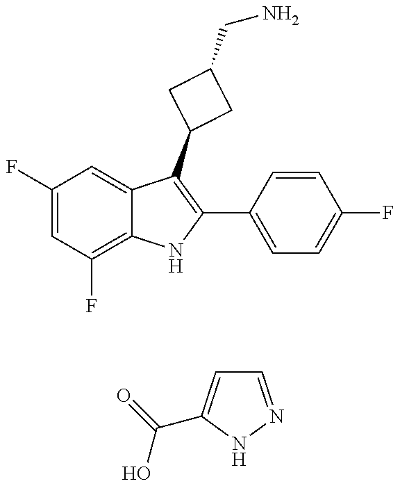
C1(F)=CC(F)=C2C(=C1)C(C1CC(CN)C1)=C(C1=CC=C(F)C=C1)N2.C1=NNC(C(=O)O)=C1
